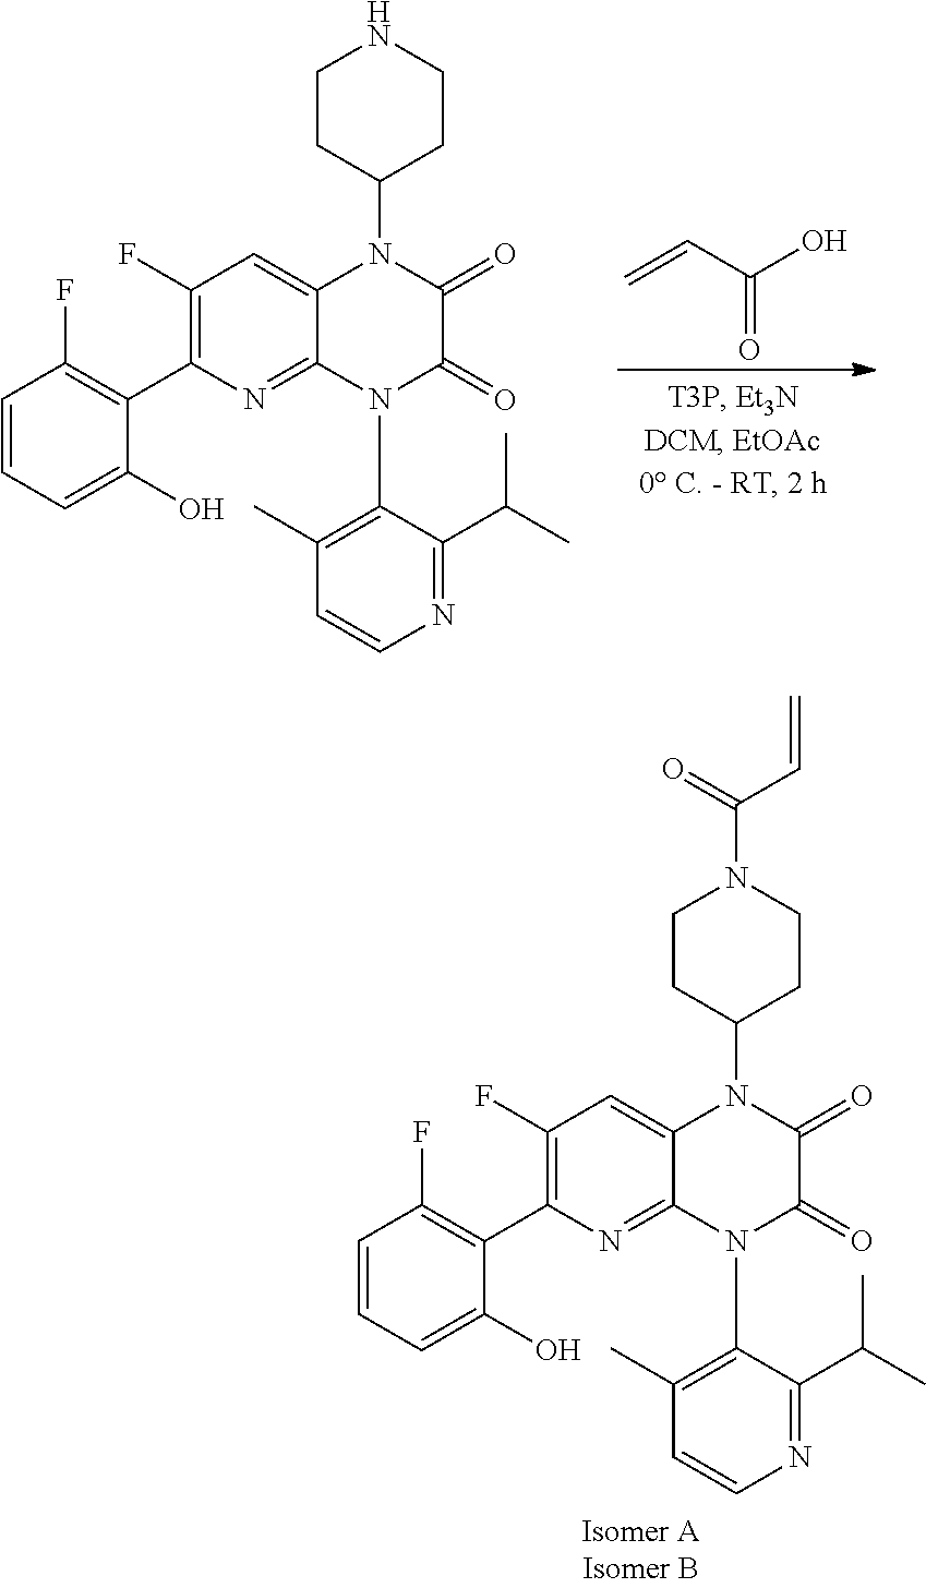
C1=CC=C(O)C(C2=C(F)C=C3C(=N2)N(C2=C(C)C=CN=C2C(C)C)C(=O)C(=O)N3C2CCNCC2)=C1F.C=CC(O)=O.C1=CC=C(O)C(C2=C(F)C=C3C(=N2)N(C2=C(C)C=CN=C2C(C)C)C(=O)C(=O)N3C2CCN(C(C=C)=O)CC2)=C1F
